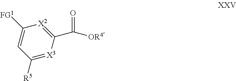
[FG1]C1=CC([R5])=[X3]C(C(=O)[OR4])=[X2]1
